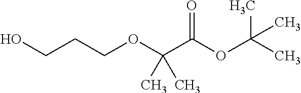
OCCCOC(C(OC(C)(C)C)=O)(C)C
